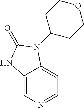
C12=CN=CC=C1N(C1CCOCC1)C(=O)N2
